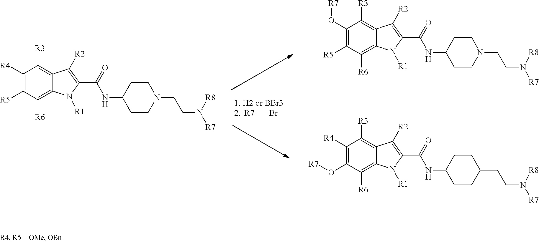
C1(O[R7])=C([R5])C([R6])=C2C(=C1[R3])C([R2])=C(C(NC1CCN(CCN([R8])[R7])CC1)=O)N2[R1].C1([R4])=C(O[R7])C([R6])=C2C(=C1[R3])C([R2])=C(C(NC1CCC(CCN([R8])[R7])CC1)=O)N2[R1].[R7]Br.C1([R4])=C([R5])C([R6])=C2C(=C1[R3])C([R2])=C(C(NC1CCN(CCN([R8])[R7])CC1)=O)N2[R1]
